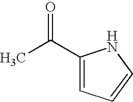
C1(C(C)=O)=CC=CN1
